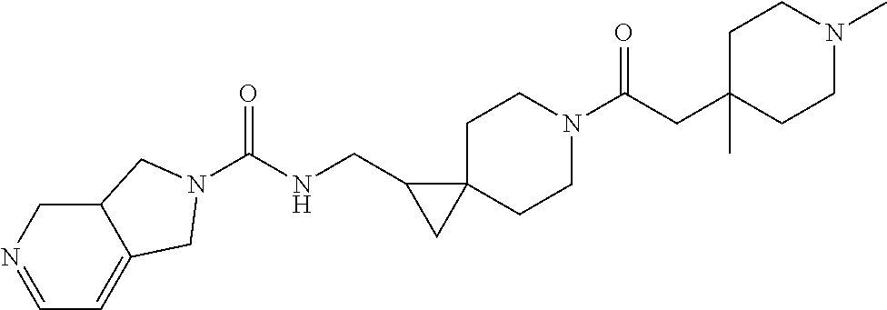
C12CN=CC=C1CN(C(NCC1CC13CCN(C(CC1(C)CCN(C)CC1)=O)CC3)=O)C2
